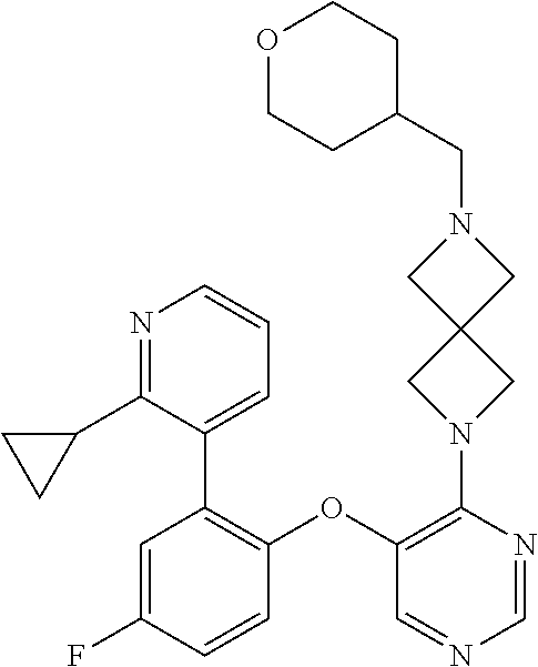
C1=C(F)C=CC(OC2=C(N3CC4(C3)CN(CC3CCOCC3)C4)N=CN=C2)=C1C1=CC=CN=C1C1CC1
